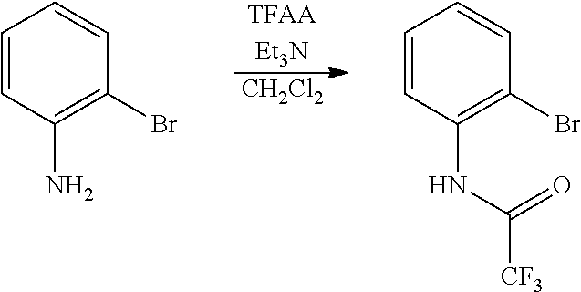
[TFAAEt3N].[CH2Cl2].C1=CC(N)=C(Br)C=C1.C1=CC(NC([CF3])=O)=C(Br)C=C1
